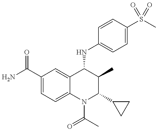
C1(C(=O)N)=CC=C2C(=C1)C(NC1=CC=C(S(C)(=O)=O)C=C1)C(C)C(C1CC1)N2C(C)=O
